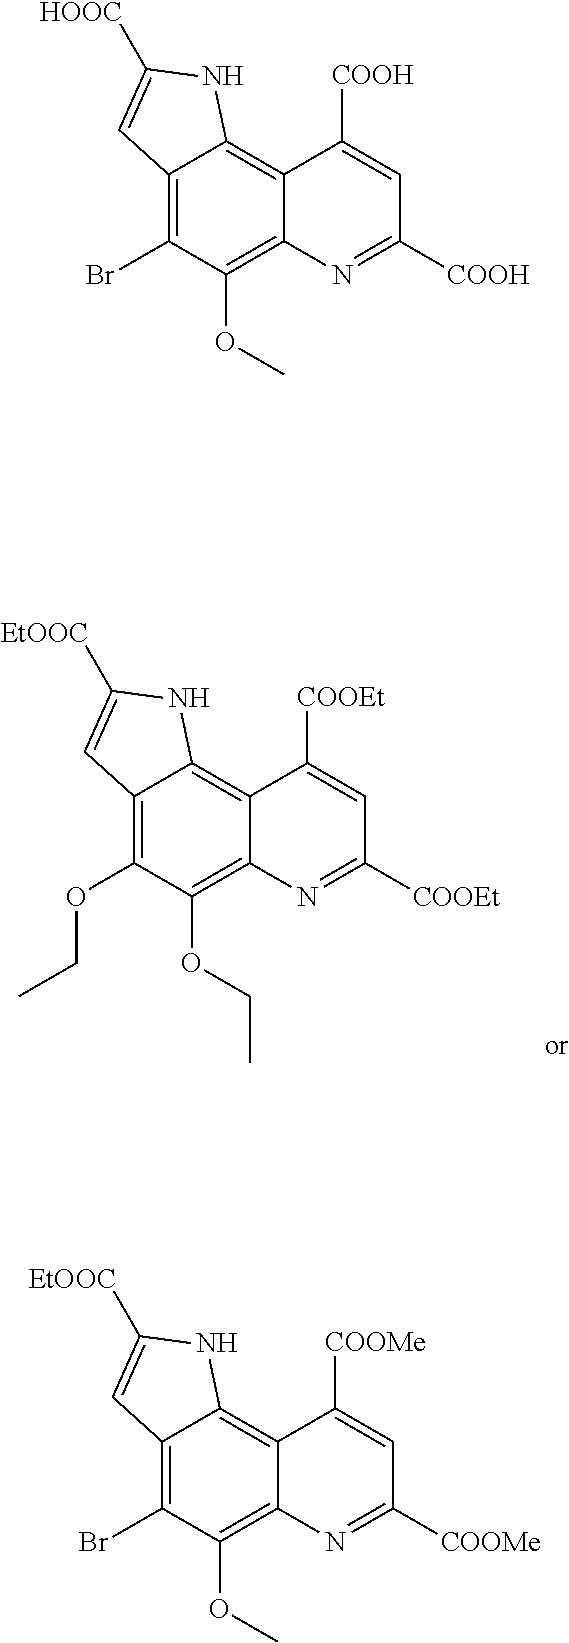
C12=C(OCC)C(OCC)=C3C(=C1NC([EtOOC])=C2)C([COOEt])=CC([COOEt])=N3.C12=C(Br)C(OC)=C3C(=C1NC([HOOC])=C2)C([COOH])=CC([COOH])=N3.C12=C(Br)C(OC)=C3C(=C1NC([EtOOC])=C2)C([COOMe])=CC([COOMe])=N3
